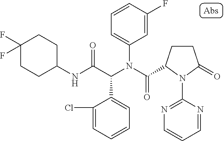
C1(F)(F)CCC(NC(C(N(C(=O)C2CCC(=O)N2C2=NC=CC=N2)C2=CC=CC(F)=C2)C2=CC=CC=C2Cl)=O)CC1
